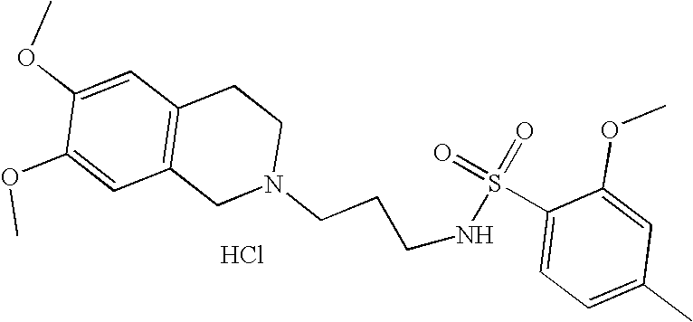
S(=O)(=O)(NCCCN1CC2=C(C=C(OC)C(OC)=C2)CC1)C1=CC=C(C)C=C1OC.Cl
